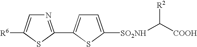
N1=C(C2=CC=C([SO2NH]C([COOH])[R2])S2)SC([R6])=C1
